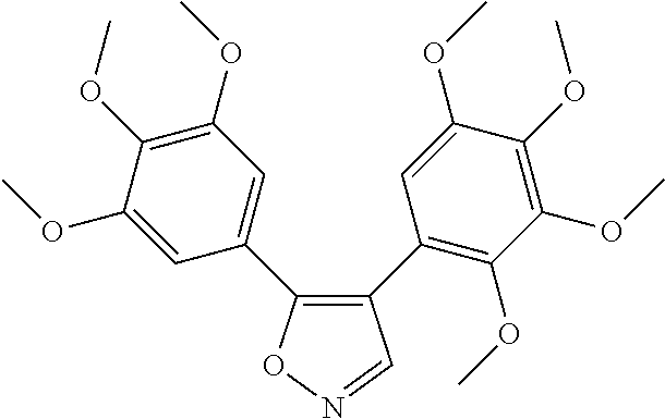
C1(C2=C(OC)C(OC)=C(OC)C(OC)=C2)=C(C2=CC(OC)=C(OC)C(OC)=C2)ON=C1
